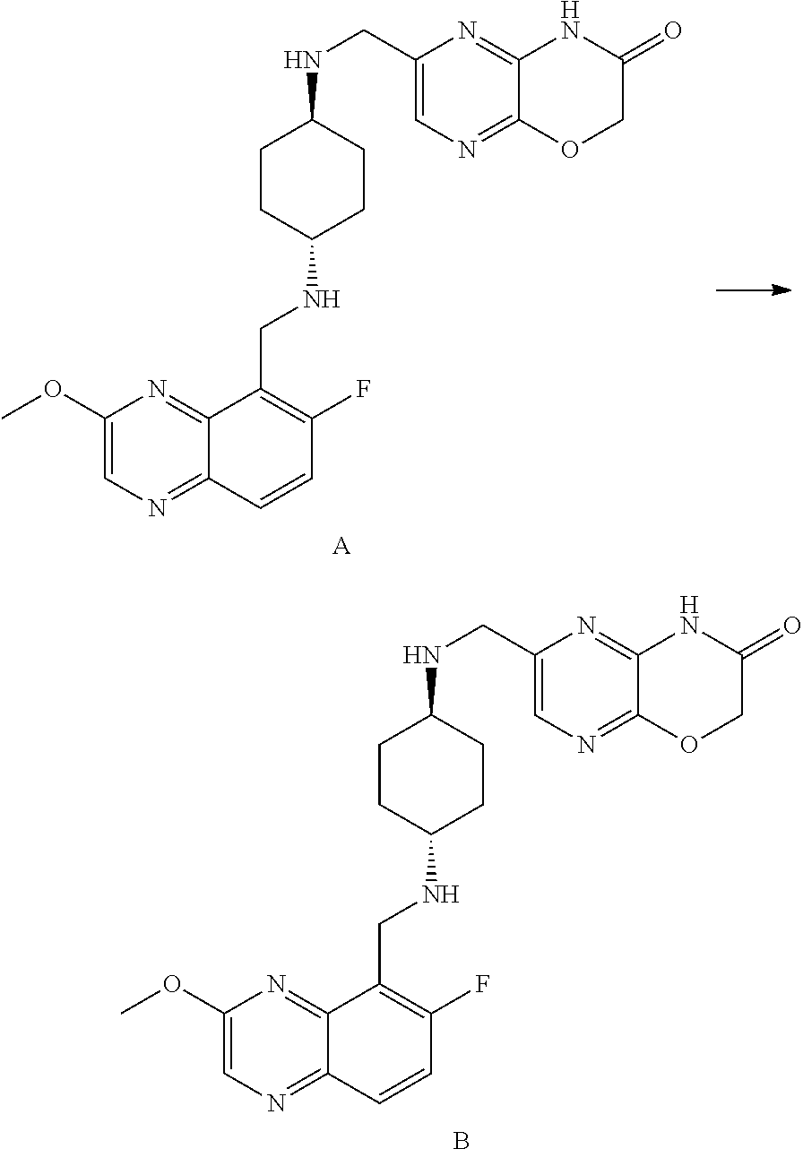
COC1=CN=C2C(=N1)C(CNC1CCC(NCC3=CN=C4C(=N3)NC(=O)CO4)CC1)=C(F)C=C2.B.COC1=CN=C2C(=N1)C(CNC1CCC(NCC3=CN=C4C(=N3)NC(=O)CO4)CC1)=C(F)C=C2.[A]
